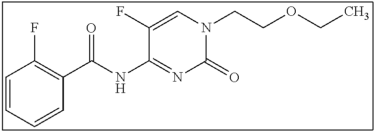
C(CN1C(=O)N=C(NC(C2=C(F)C=CC=C2)=O)C(F)=C1)OCC
